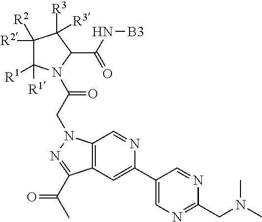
C1([R2])([R2])C([R1])([R1])N(C(CN2C3=C(C=C(C4=CN=C(CN(C)C)N=C4)N=C3)C(C(C)=O)=N2)=O)C(C(N[B3])=O)C1([R3])[R3]
